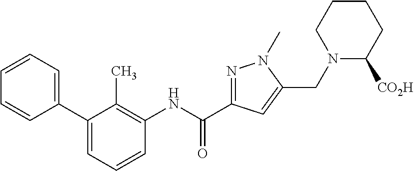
C1(C2=CC=CC=C2)=CC=CC(NC(C2=NN(C)C(CN3C([CO2H])CCCC3)=C2)=O)=C1C
